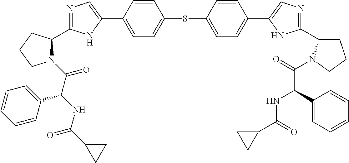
C1=CC(C2=CN=C(C3N(C(C(NC(C4CC4)=O)C4=CC=CC=C4)=O)CCC3)N2)=CC=C1SC1=CC=C(C2=CN=C(C3CCCN3C(=O)C(C3=CC=CC=C3)NC(C3CC3)=O)N2)C=C1
